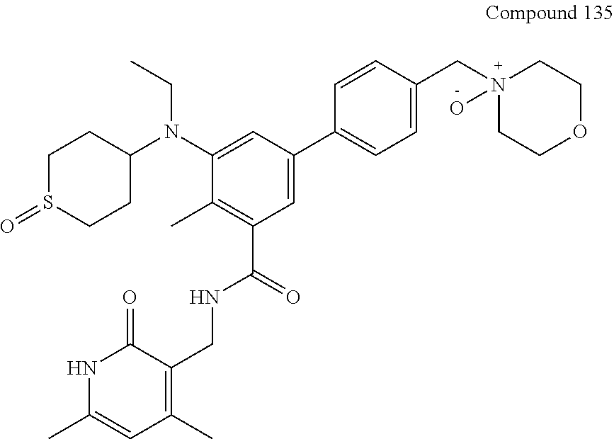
C1=C(N(C2CCS(=O)CC2)CC)C(C)=C(C(NCC2=C(C)C=C(C)NC2=O)=O)C=C1C1=CC=C(CN2(O)CCOCC2)C=C1
